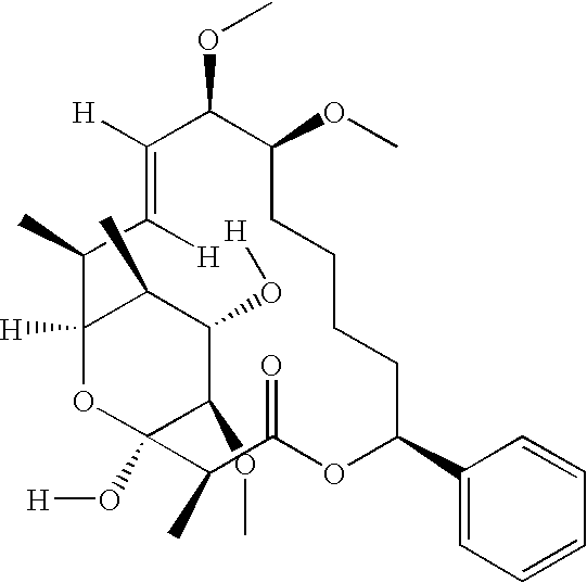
C1(C2OC(=O)C(C)C3(O[H])C(OC)C(O[H])C(C)C([H])(O3)C(C)C([H])=C([H])C(OC)C(OC)CCCC2)=CC=CC=C1
